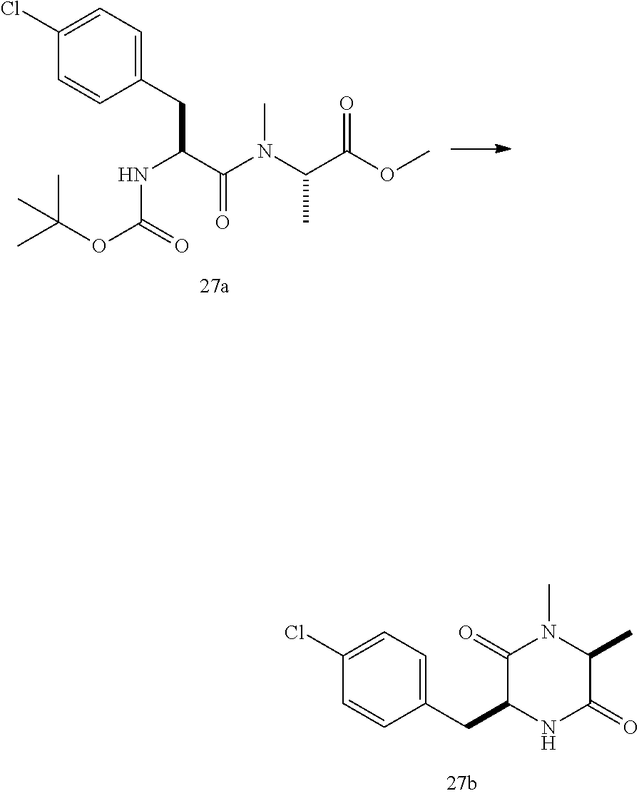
CC(OC(=O)NC(C(N(C(C(OC)=O)C)C)=O)CC1=CC=C(Cl)C=C1)(C)C.C1(Cl)=CC=C(CC2NC(=O)C(C)N(C)C2=O)C=C1
